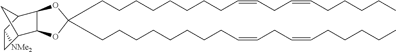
C1([NMe2])CC2C3OC(CCCCCCCCC=CCC=CCCCCC)(CCCCCCCCC=CCC=CCCCCC)OC3C1C2
